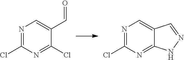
N1=C(Cl)N=C(Cl)C(C=O)=C1.N1=C(Cl)N=C2C(=C1)C=NN2
